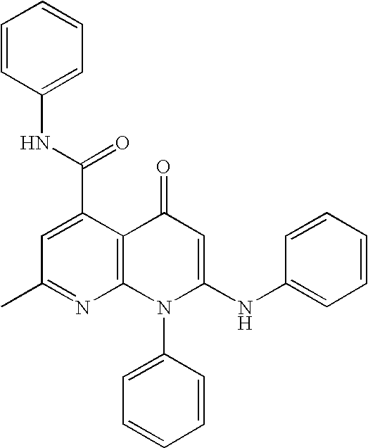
C1(C)=NC2=C(C(C(NC3=CC=CC=C3)=O)=C1)C(=O)C=C(NC1=CC=CC=C1)N2C1=CC=CC=C1
